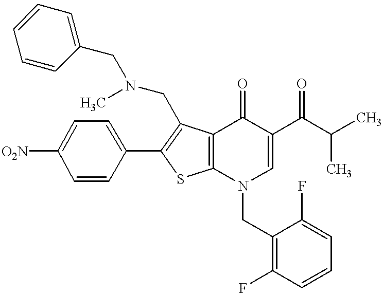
[O2N]C1=CC=C(C2=C(CN(C)CC3=CC=CC=C3)C3=C(S2)N(CC2=C(F)C=CC=C2F)C=C(C(=O)C(C)C)C3=O)C=C1
